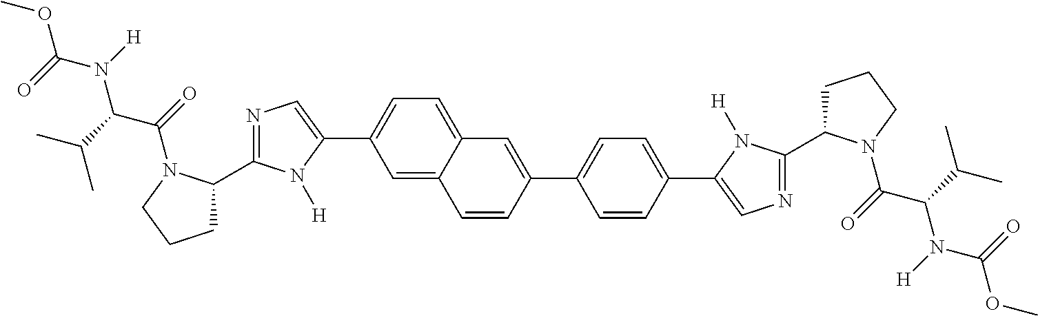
COC(=O)N(C(C(=O)N1C(C2=NC=C(C3=CC=C4C(=C3)C=CC(C3=CC=C(C5=CN=C(C6CCCN6C(C(N(C(OC)=O)[H])C(C)C)=O)N5[H])C=C3)=C4)N2[H])CCC1)C(C)C)[H]
